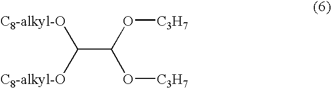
C(C(O[C3H7])O[C3H7])([C8-alkyl-O])[C8-alkyl-O]
